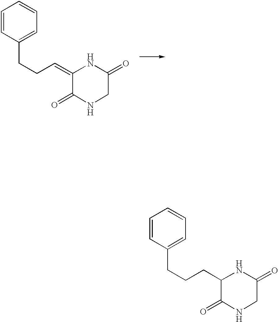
C1(CCCC2=CC=CC=C2)C(=O)NCC(=O)N1.C1(=CCCC2=CC=CC=C2)C(=O)NCC(=O)N1
